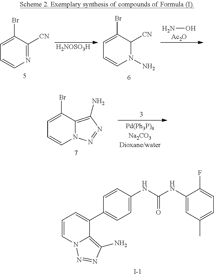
ON.[Ac2O].N1=C([CN])C(Br)=CC=C1.[H2NOSO3H].N1(N)C([CN])C(Br)=CC=C1.C1=C(Br)C2=C(N)N=NN2C=C1.C1=C(NC(NC2=CC(C)=CC=C2F)=O)C=CC(C2=CC=CN3C2=C(N)N=N3)=C1.[I-]
